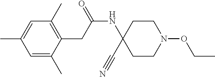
C1CN(OCC)CCC1(C#N)NC(CC1=C(C)C=C(C)C=C1C)=O
